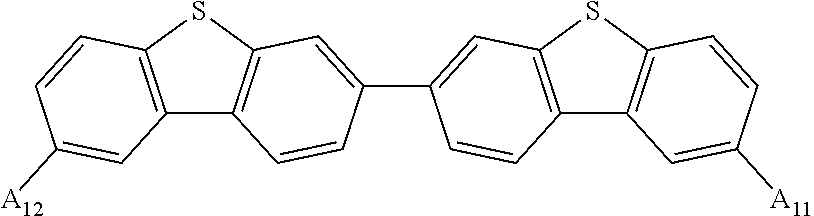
C12=C(SC3=C1C=CC(C1=CC4=C(C5=C(S4)C=CC([A11])=C5)C=C1)=C3)C=CC([A12])=C2
